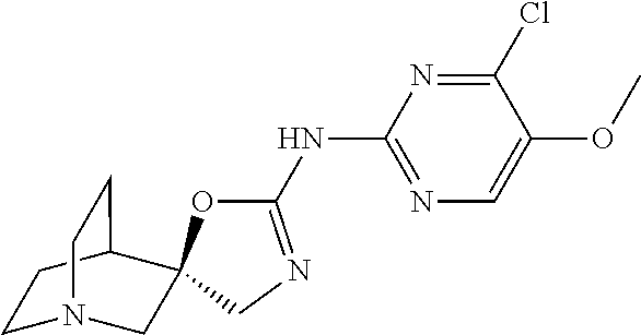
C1(NC2=NC=C(OC)C(Cl)=N2)=NCC2(O1)CN1CCC2CC1
